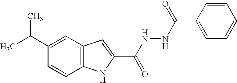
C12=C(C=C(C(C)C)C=C1)C=C(C(NNC(=O)C1=CC=CC=C1)=O)N2
